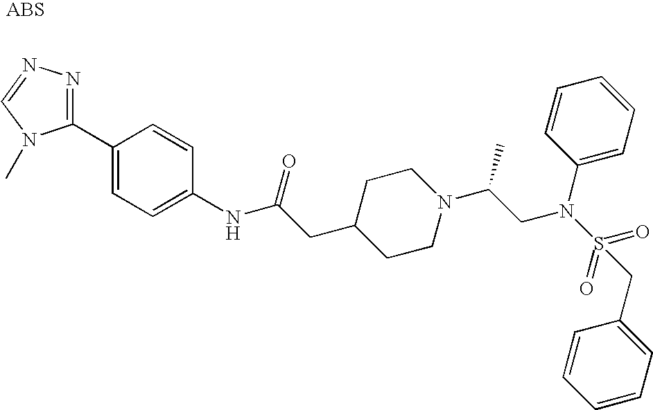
C1(C2=NN=CN2C)=CC=C(NC(CC2CCN(C(CN(S(=O)(=O)CC3=CC=CC=C3)C3=CC=CC=C3)C)CC2)=O)C=C1
